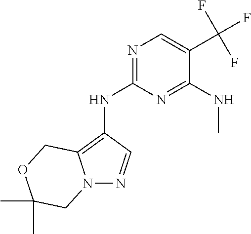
N12N=CC(NC3=NC=C(C(F)(F)F)C(NC)=N3)=C1COC(C)(C)C2
